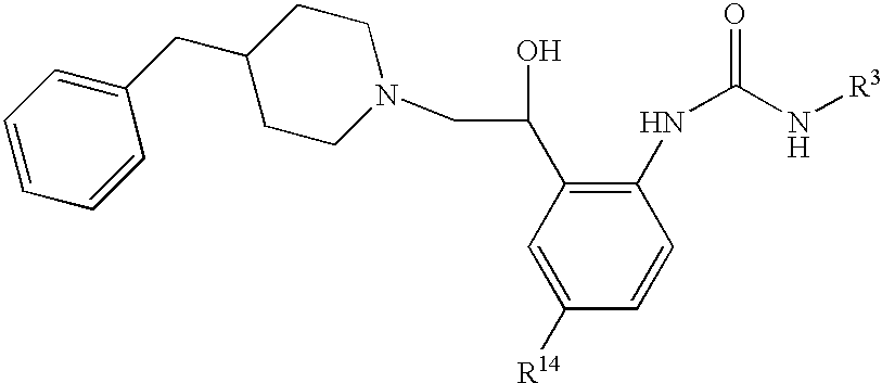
C1=C([R14])C=CC(NC(=O)N[R3])=C1C(CN1CCC(CC2=CC=CC=C2)CC1)O
